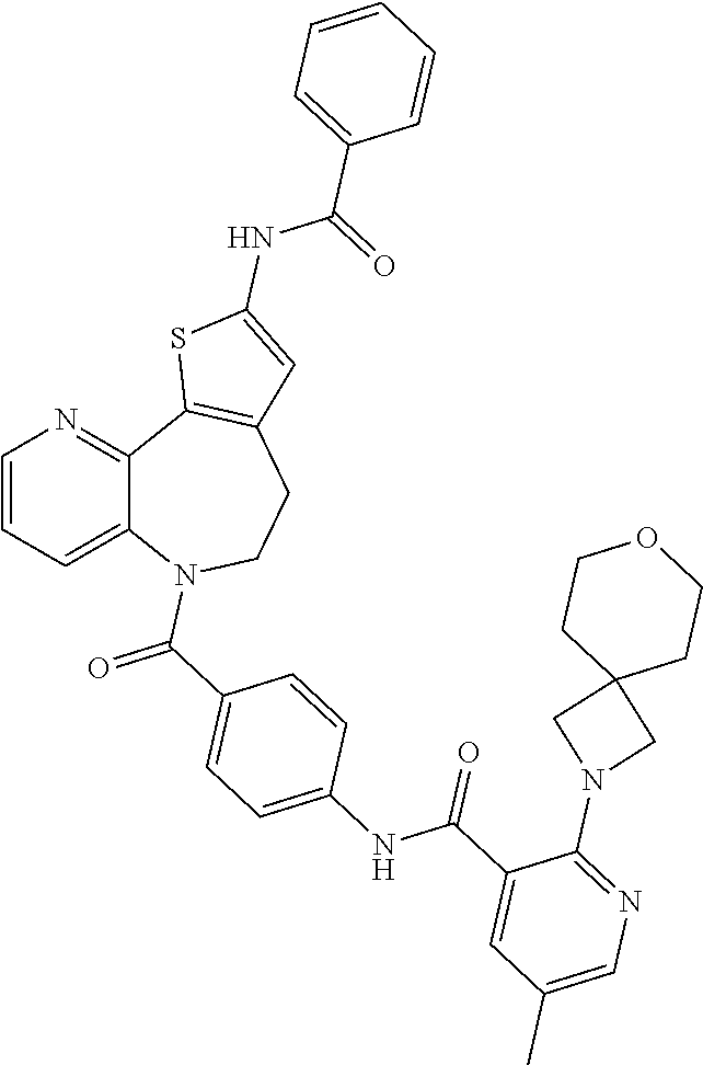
C12=CC=CN=C1C1=C(CCN2C(=O)C2=CC=C(NC(C3=CC(C)=CN=C3N3CC4(C3)CCOCC4)=O)C=C2)C=C(NC(=O)C2=CC=CC=C2)S1
